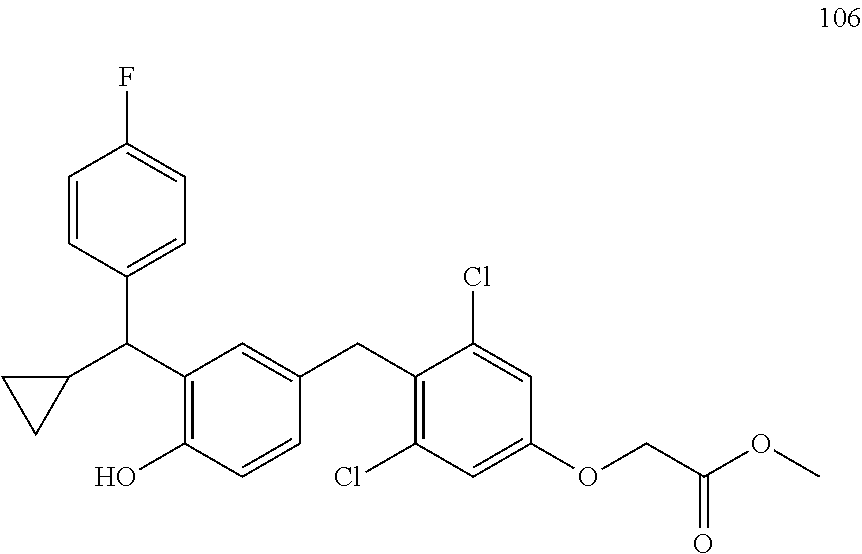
C1=CC(C(C2CC2)C2=C(O)C=CC(CC3=C(Cl)C=C(OCC(OC)=O)C=C3Cl)=C2)=CC=C1F
